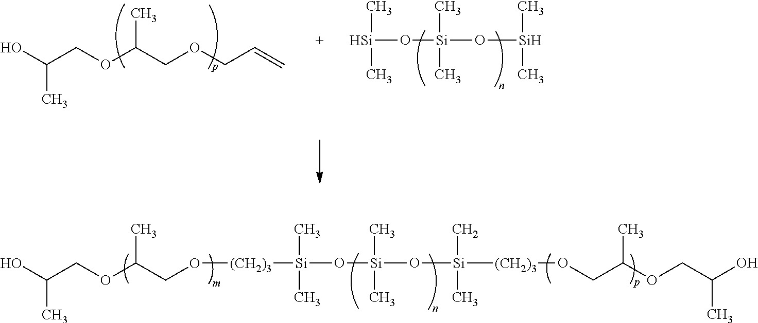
C(COC(COCC=C)C)(O)C.[Si](O[Si](O[Si](C)C)(C)C)(C)C.[Si](O[Si](O[Si]([(CH2)3]OCC(OCC(O)C)C)(C)C)(C)C)(C)(C)[(CH2)3]OCC(OCC(O)C)C
